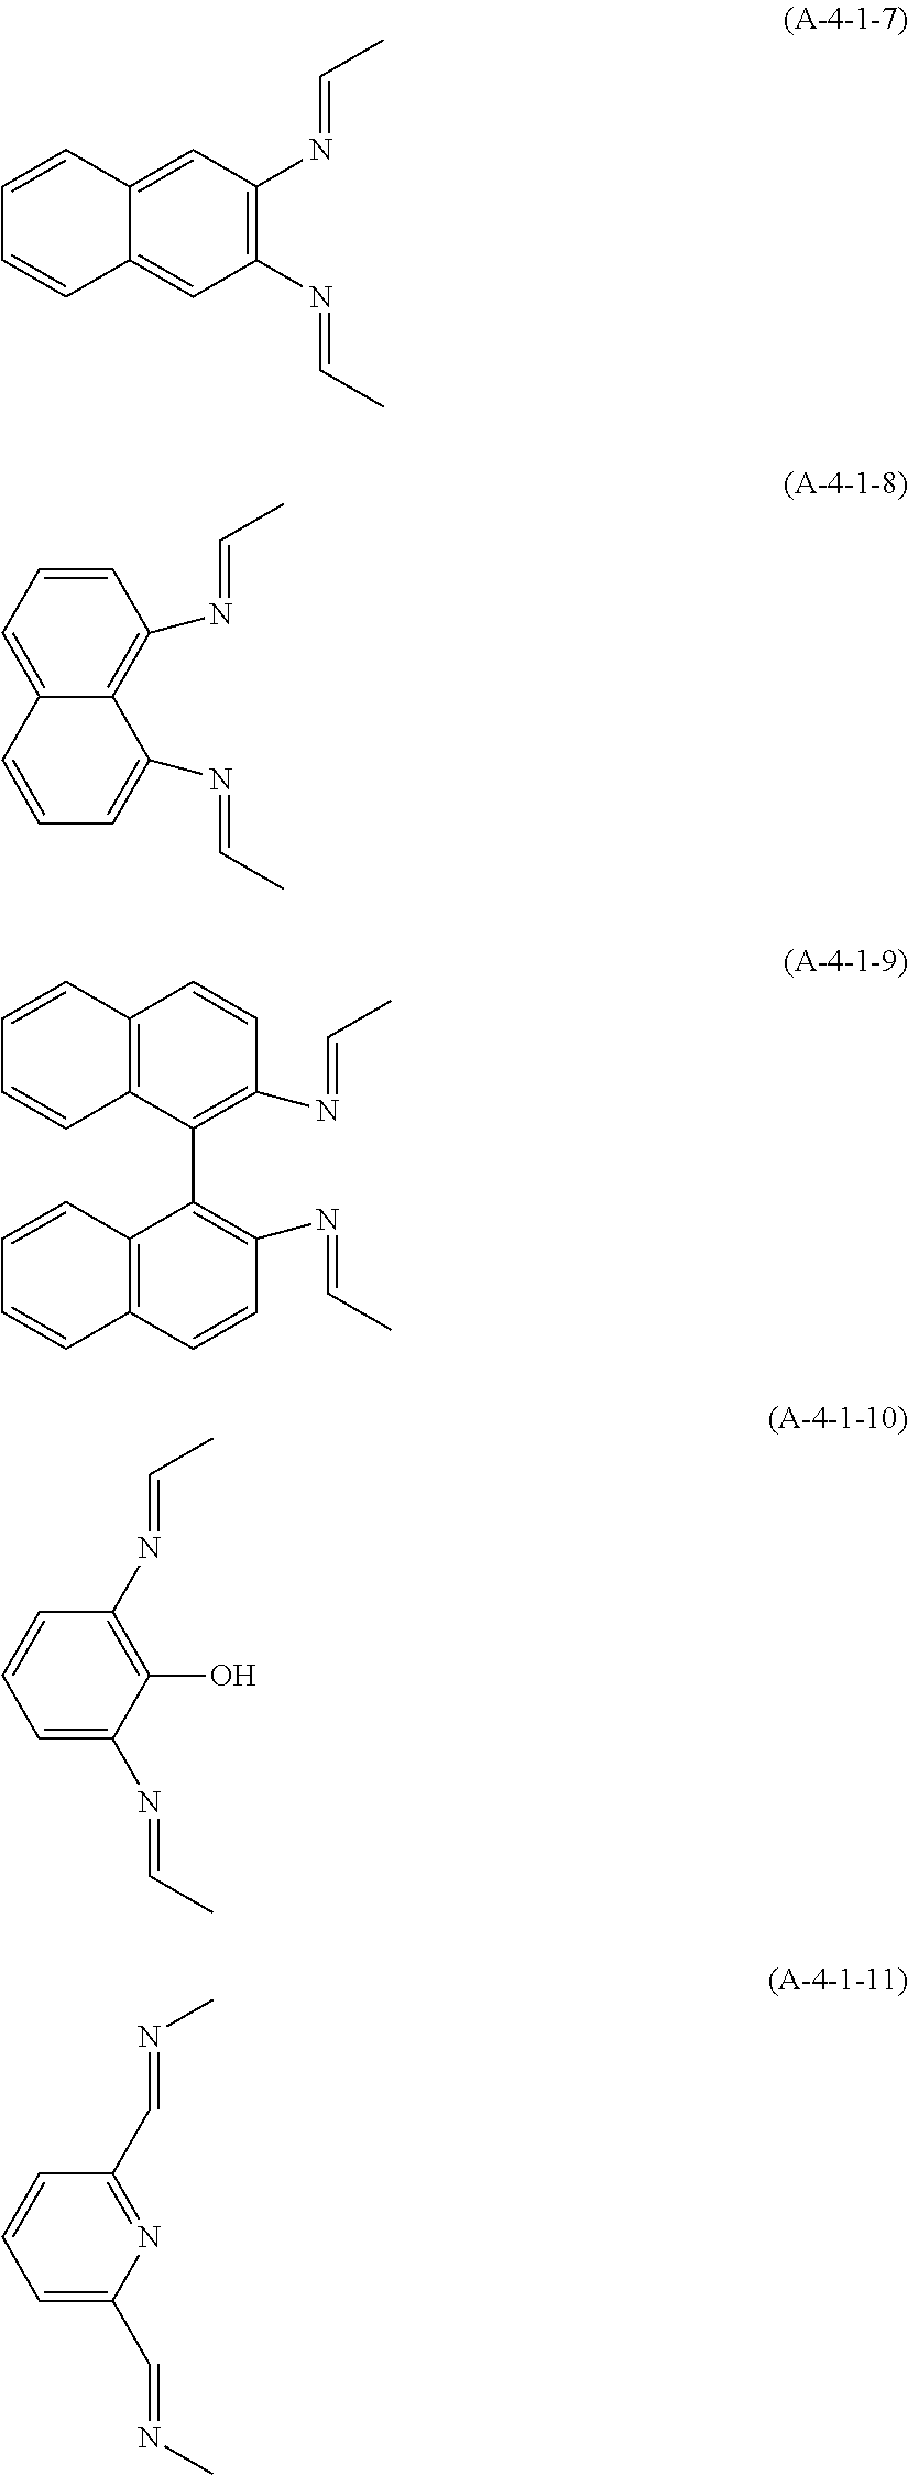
C(C)=NC1=C(N=CC)C=C2C(=C1)C=CC=C2.C1(N=CC)=C2C(=CC=C1)C=CC=C2N=CC.C1=CC2=C(C=C1)C(C1=C(N=CC)C=CC3=C1C=CC=C3)=C(N=CC)C=C2.C1(O)=C(N=CC)C=CC=C1N=CC.N1=C(C=NC)C=CC=C1C=NC
